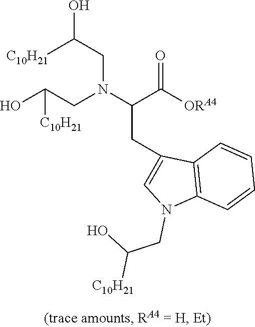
OC(CN(C(C([ORA4])=O)CC1=CN(CC(O)[C10H21])C2=C1C=CC=C2)CC(O)[C10H21])[C10H21]
